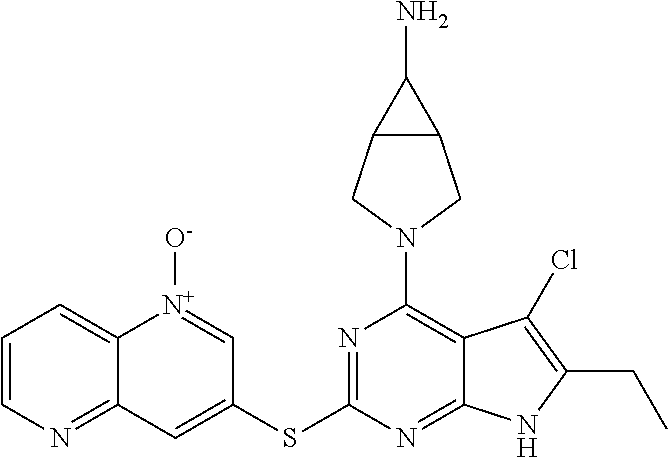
N1=C(SC2=CC3=NC=CC=C3[N+]([O-])=C2)N=C2C(=C1N1CC3C(C1)C3N)C(Cl)=C(CC)N2
